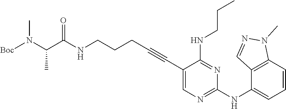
[Boc]N(C(C(NCCCC#CC1=CN=C(NC2=CC=CC3=C2C=NN3C)N=C1NCCC)=O)C)C
